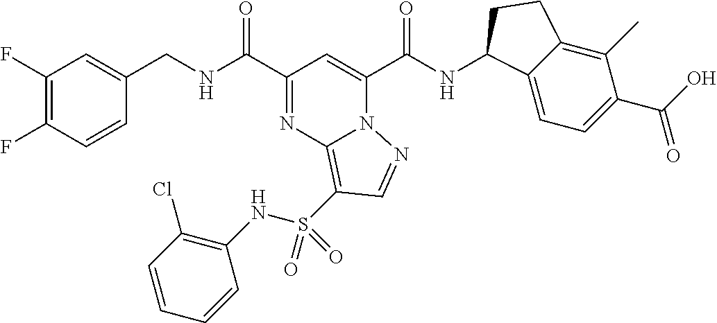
C1(F)=C(F)C=CC(CNC(C2=NC3=C(S(NC4=C(Cl)C=CC=C4)(=O)=O)C=NN3C(C(NC3C4=CC=C(C(=O)O)C(C)=C4CC3)=O)=C2)=O)=C1
